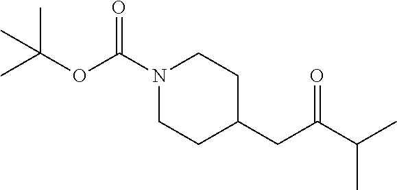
C(CC1CCN(C(=O)OC(C)(C)C)CC1)(C(C)C)=O
